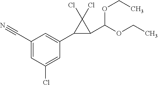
C1(C#N)=CC(Cl)=CC(C2C(C(OCC)OCC)C2(Cl)Cl)=C1
